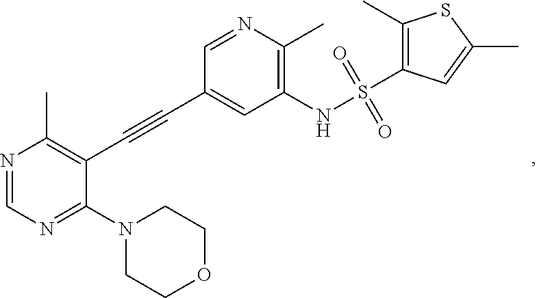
N1=CN=C(N2CCOCC2)C(C#CC2=CC(NS(=O)(=O)C3=C(C)SC(C)=C3)=C(C)N=C2)=C1C
